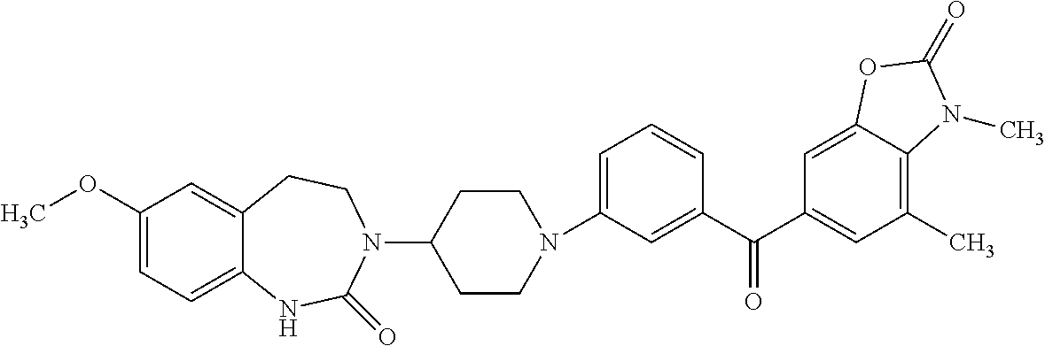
C1(N2CCC(N3C(=O)NC4=CC=C(OC)C=C4CC3)CC2)=CC=CC(C(C2=CC(C)=C3C(=C2)OC(=O)N3C)=O)=C1
